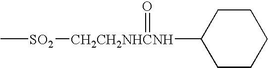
C[SO2][CH2CH2NHCNH](C1CCCCC1)=O
